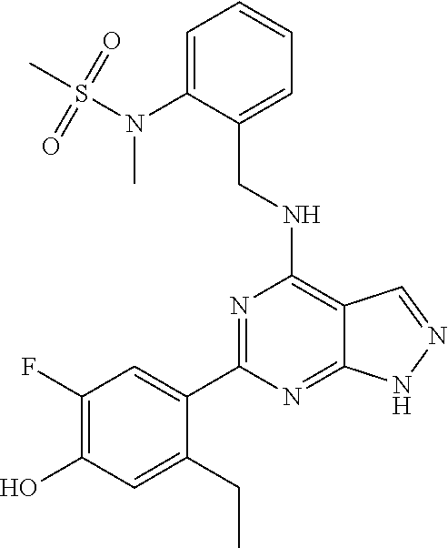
C1=C(N(S(C)(=O)=O)C)C(CNC2=C3C(=NC(C4=CC(F)=C(O)C=C4CC)=N2)NN=C3)=CC=C1
